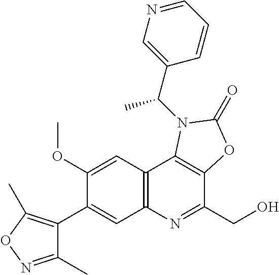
C1(OC)=CC2=C(C=C1C1=C(C)ON=C1C)N=C(CO)C1=C2N(C(C2=CN=CC=C2)C)C(=O)O1
